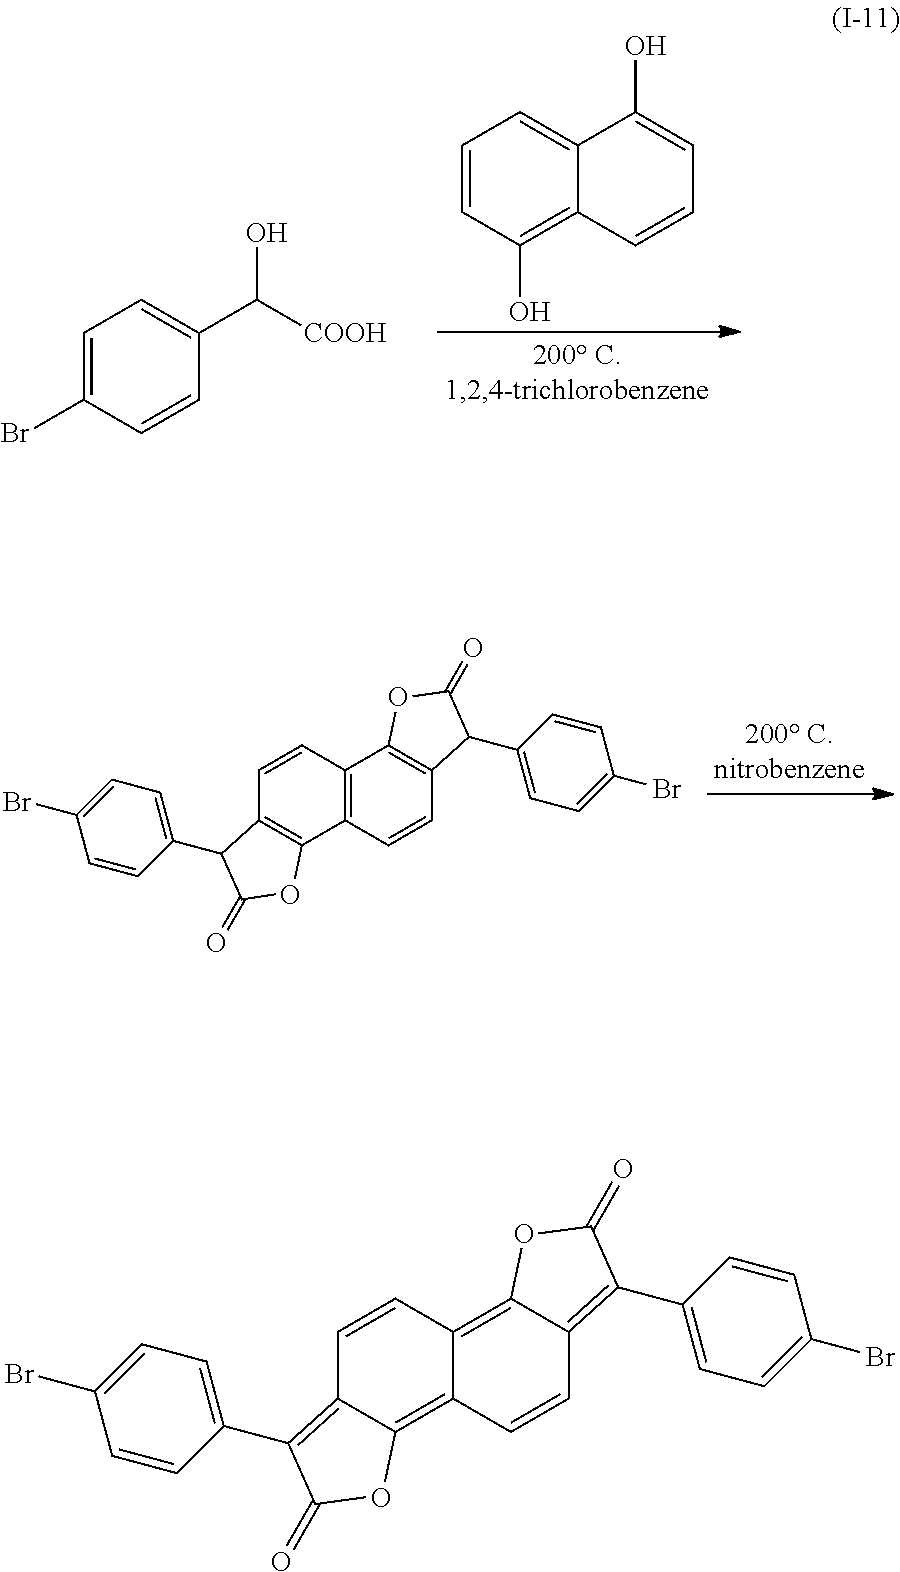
C1=CC(O)=C2C(=C1)C(O)=CC=C2.C1=C(Br)C=CC(C([COOH])O)=C1.C12=C(C=CC3=C1OC(=O)C3C1=CC=C(Br)C=C1)C1=C(C=C2)C(C2=CC=C(Br)C=C2)C(=O)O1.C12=C3C(=C(C4=CC=C(Br)C=C4)C(=O)O3)C=CC1=C1C(=C(C3=CC=C(Br)C=C3)C(=O)O1)C=C2
